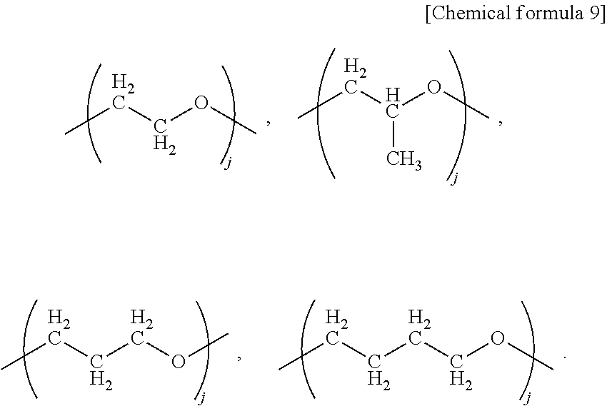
CCCOC.CCC(OC)C.CCCCCOC.CCCCOC
